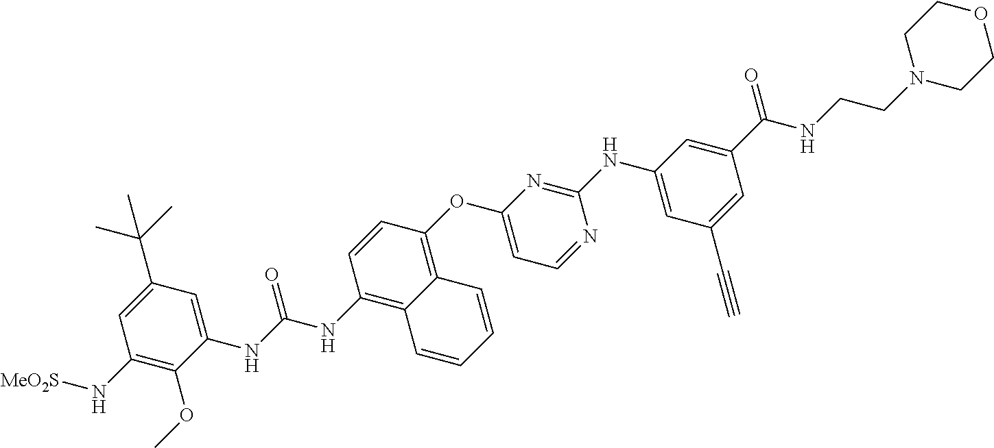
C1(NC(NC2=C3C(=C(OC4=CC=NC(NC5=CC(C#C)=CC(C(=O)NCCN6CCOCC6)=C5)=N4)C=C2)C=CC=C3)=O)=CC(C(C)(C)C)=CC(N[MeO2S])=C1OC
